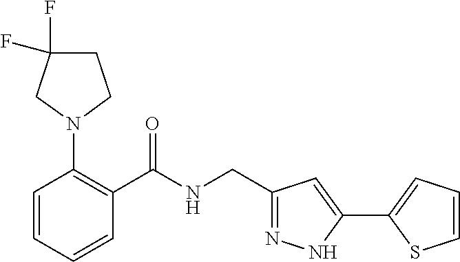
C1=CC=CC(C(NCC2=NNC(C3=CC=CS3)=C2)=O)=C1N1CCC(F)(F)C1
